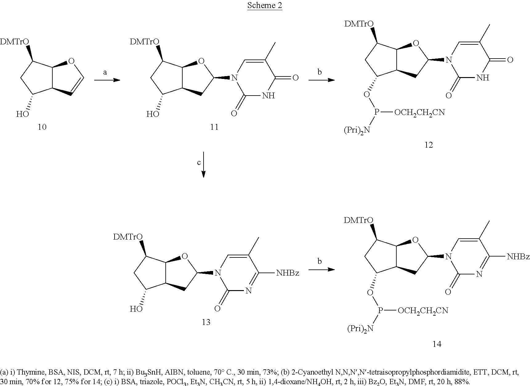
C1=C(C)C(=O)NC(=O)N1C1CC2C(OP([(Pri)2N])[OCH2CH2CN])CC([DMTrO])C2O1.C1(=O)C(C)=CN(C2CC3C(O)CC([DMTrO])C3O2)C(=O)N1.C12C=COC1C([DMTrO])CC2O.N1(C2CC3C(O)CC([DMTrO])C3O2)C(=O)N=C([NHBz])C(C)=C1.N1(C2CC3C(OP([(Pri)2N])[OCH2CH2CN])CC([DMTrO])C3O2)C(=O)N=C([NHBz])C(C)=C1
